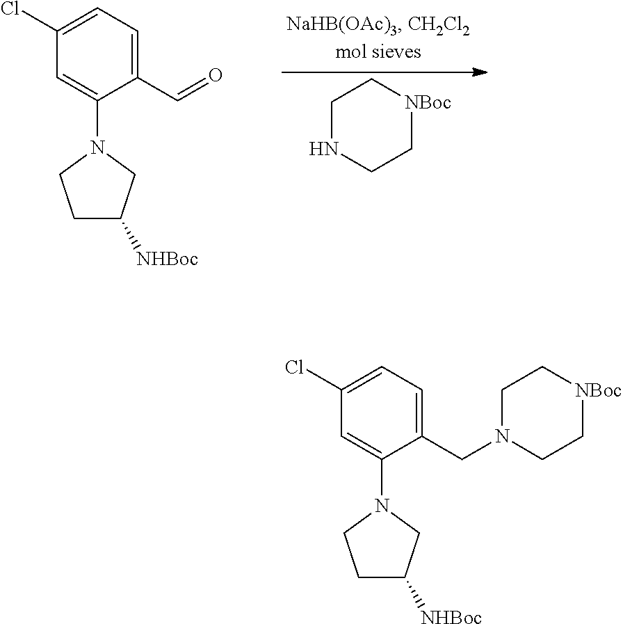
C1NCC[NBoc]C1.C1(C=O)=CC=C(Cl)C=C1N1CCC([NHBoc])C1.C1(CN2CC[NBoc]CC2)=CC=C(Cl)C=C1N1CCC([NHBoc])C1
